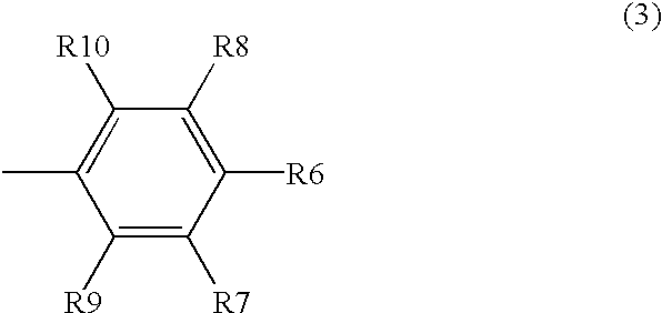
C1([R9])=C([R7])C([R6])=C([R8])C([R10])=C1C
